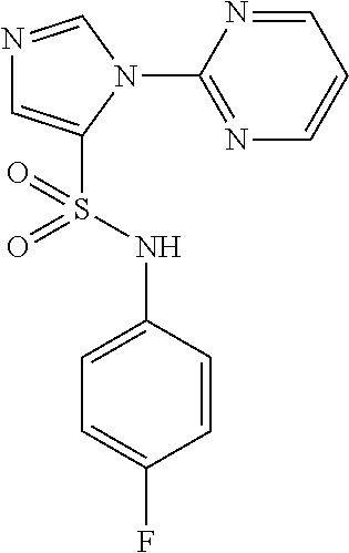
N1=CN(C2=NC=CC=N2)C(S(NC2=CC=C(F)C=C2)(=O)=O)=C1
